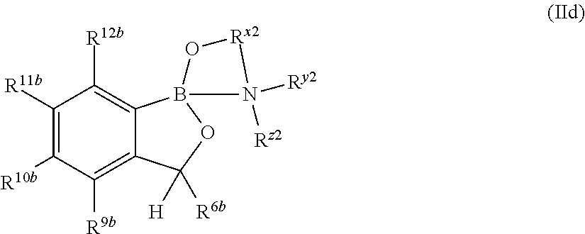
C1([R11b])=C([R10b])C([R9b])=C2C(=C1[R12b])B1(OC2([R6b])[H])O[Rx2]N1([Rz2])[Ry2]
